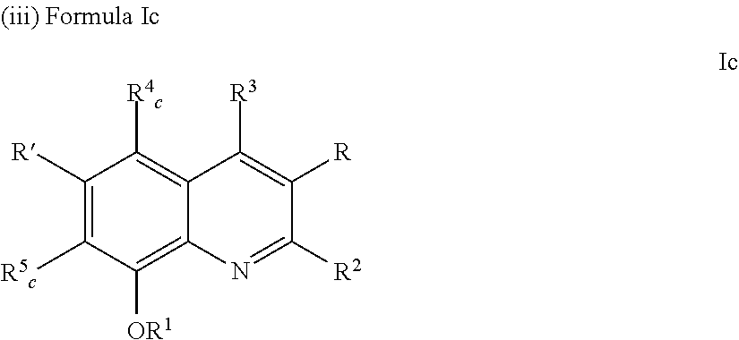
C1([R])=C([R5c])C([OR1])=C2C(=C1[R4c])C([R3])=C([R])C([R2])=N2
